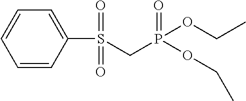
C1=CC(S(CP(OCC)(=O)OCC)(=O)=O)=CC=C1
